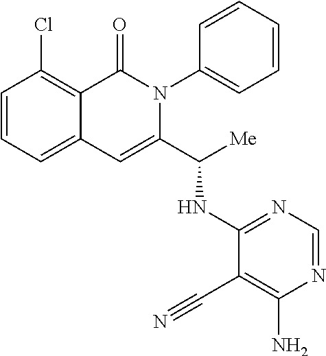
C1=CC=C2C(=C1Cl)C(=O)N(C1=CC=CC=C1)C(C([Me])NC1=NC=NC(N)=C1C#N)=C2
